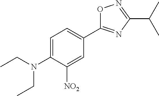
C1=C(N(CC)CC)C([NO2])=CC(C2=NC(C(C)C)=NO2)=C1
